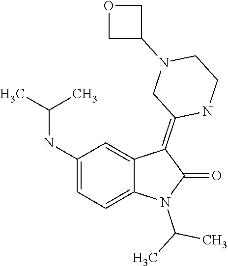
CC(N1C(=O)C(=C2CN(C3COC3)CCN2)C2=CC(NC(C)C)=CC=C12)C
